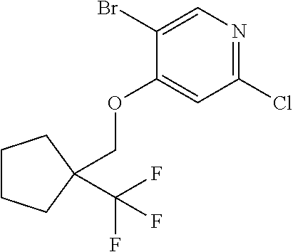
C1CCC(COC2=CC(Cl)=NC=C2Br)(C(F)(F)F)C1
